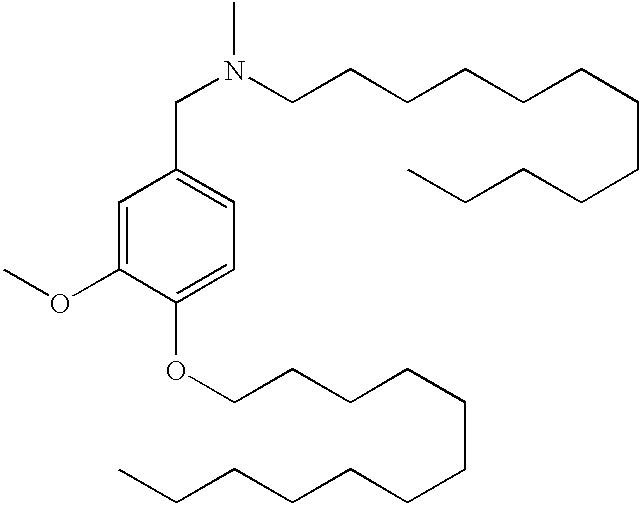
N(CC1=CC=C(OCCCCCCCCCCCC)C(OC)=C1)(C)CCCCCCCCCCCC
